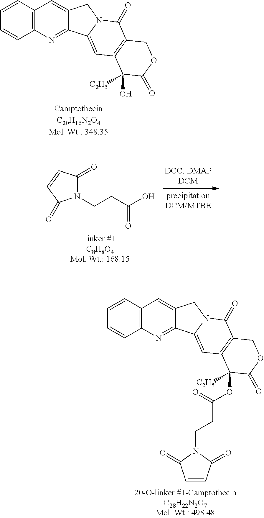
C1=CC2=C(C=C1)N=C1C(=C2)CN2C1=CC1=C(C2=O)COC(=O)C1(O)[C2H5].N1(CCC(O)=O)C(=O)C=CC1=O.C1=CC2=C(C=C1)N=C1C(=C2)CN2C1=CC1=C(C2=O)COC(=O)C1(OC(CCN1C(=O)C=CC1=O)=O)[C2H5]
